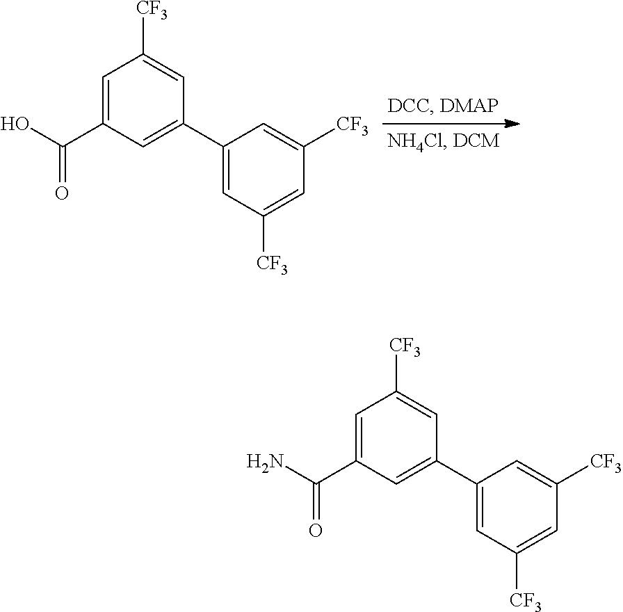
C1=C(C(=O)O)C=C(C2=CC([CF3])=CC([CF3])=C2)C=C1[CF3].C1=C(C(=O)N)C=C(C2=CC([CF3])=CC([CF3])=C2)C=C1[CF3]
